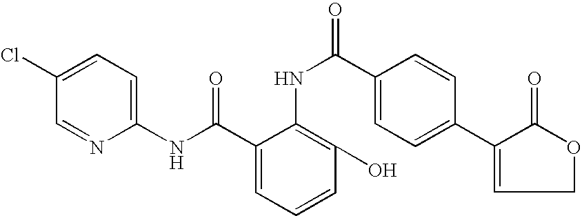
C1(Cl)=CC=C(NC(C2=CC=CC(O)=C2NC(=O)C2=CC=C(C3=CCOC3=O)C=C2)=O)N=C1
